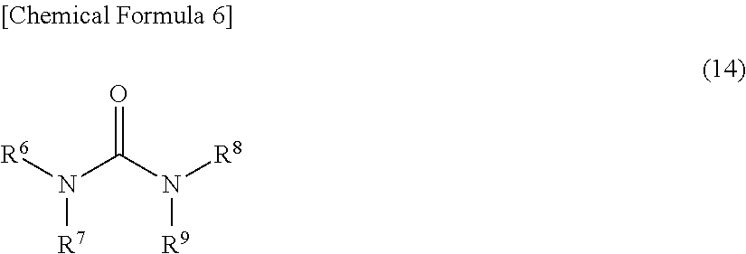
O=C(N([R8])[R9])N([R6])[R7]
